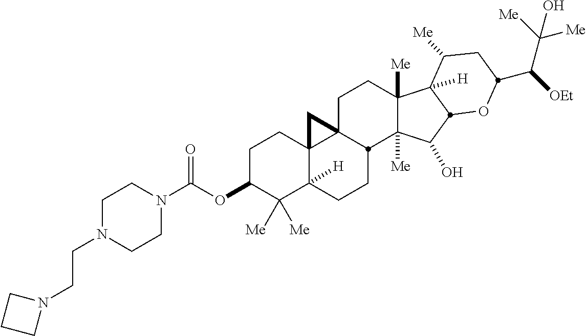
C1C(OC(N2CCN(CCN3CCC3)CC2)=O)C([Me])([Me])C2([H])C3(C1)C1(CCC4([Me])C([Me])(C(O)C5C4([H])C([Me])CC(C([OEt])C([Me])([Me])O)O5)C1CC2)C3
